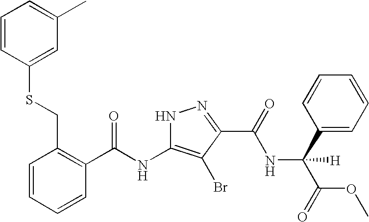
C1=CC=CC(C(NC2=C(Br)C(C(=O)NC(C(=O)OC)(C3=CC=CC=C3)[H])=NN2)=O)=C1CSC1=CC(C)=CC=C1
